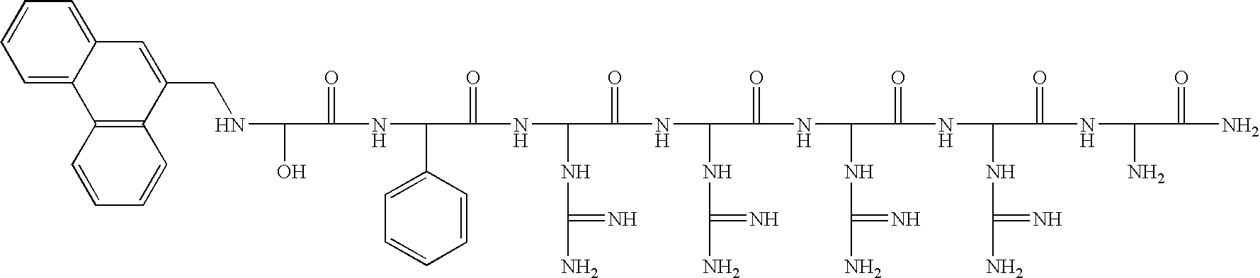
C1(CNC(O)C(=O)NC(C2=CC=CC=C2)C(=O)NC(NC(N)=N)C(=O)NC(NC(N)=N)C(=O)NC(NC(N)=N)C(=O)NC(NC(N)=N)C(=O)NC(N)C(=O)N)=CC2=CC=CC=C2C2=C1C=CC=C2
